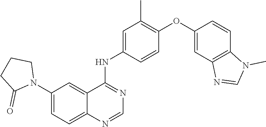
C1=C(N2CCCC2=O)C=C2C(=C1)N=CN=C2NC1=CC(C)=C(OC2=CC3=C(C=C2)N(C)C=N3)C=C1
